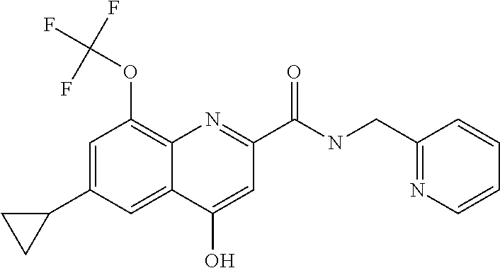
C1(O)=CC(C(NCC2=NC=CC=C2)=O)=NC2=C(OC(F)(F)F)C=C(C3CC3)C=C12
